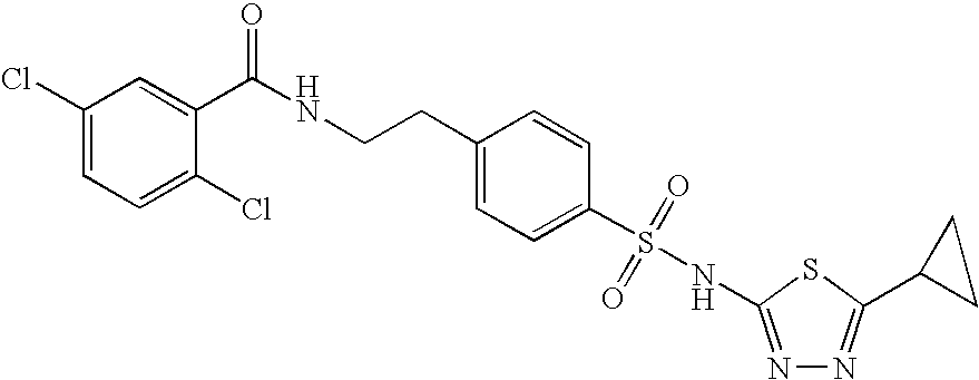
C1(Cl)=CC=C(Cl)C(C(NCCC2=CC=C(S(NC3=NN=C(C4CC4)S3)(=O)=O)C=C2)=O)=C1
